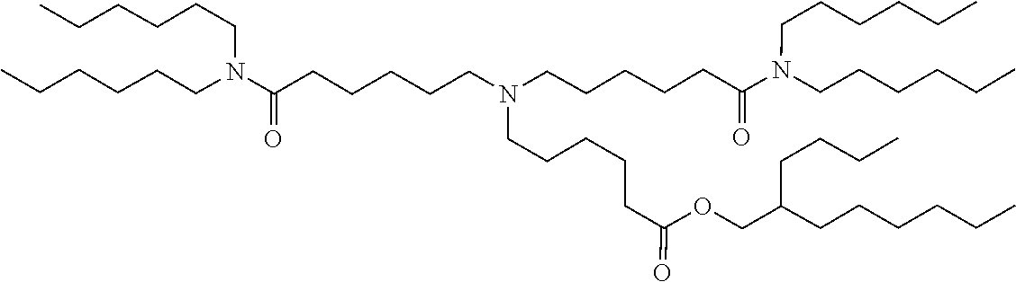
C(C(=O)OCC(CCCCCC)CCCC)CCCCN(CCCCCC(N(CCCCCC)CCCCCC)=O)CCCCCC(N(CCCCCC)CCCCCC)=O
